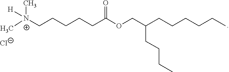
C(CCCC(=O)OCC(CCCC)CCCCCC)C[N+](C)(C)[H].[Cl-]
